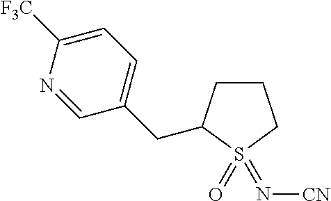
C(C1CCCS1(=O)=N[CN])C1=CC=C([F3C])N=C1
